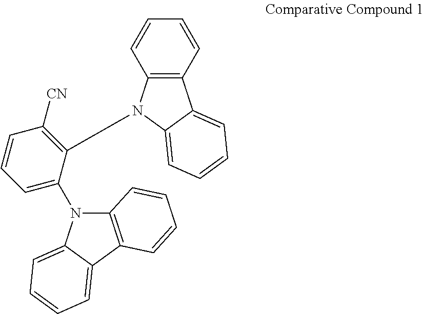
C1=C(N2C3=C(C4=CC=CC=C24)C=CC=C3)C(N2C3=C(C4=CC=CC=C42)C=CC=C3)=C([CN])C=C1
